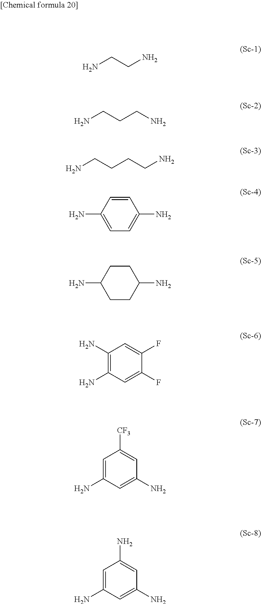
NCCN.NCCCN.NCCCCN.NC1=CC=C(N)C=C1.NC1CCC(N)CC1.C1(N)=C(N)C=C(F)C(F)=C1.C1=C(N)C=C(N)C=C1[CF3].C1=C(N)C=C(N)C=C1N
